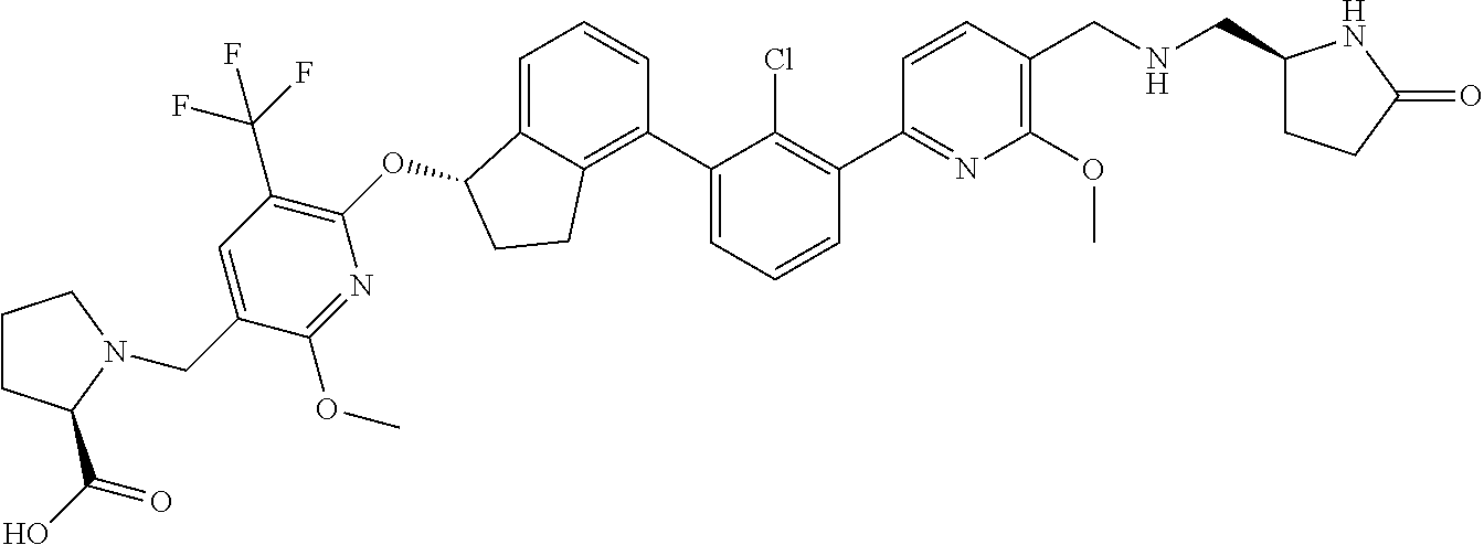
O(C1C2=CC=CC(C3=CC=CC(C4=NC(OC)=C(CNCC5CCC(=O)N5)C=C4)=C3Cl)=C2CC1)C1=C(C(F)(F)F)C=C(CN2C(C(=O)O)CCC2)C(OC)=N1
